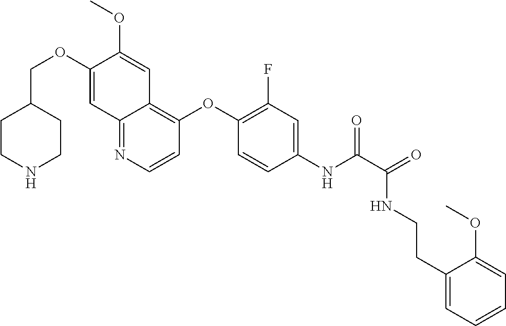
C1CNCCC1COC1=CC2=NC=CC(OC3=C(F)C=C(NC(=O)C(NCCC4=CC=CC=C4OC)=O)C=C3)=C2C=C1OC
